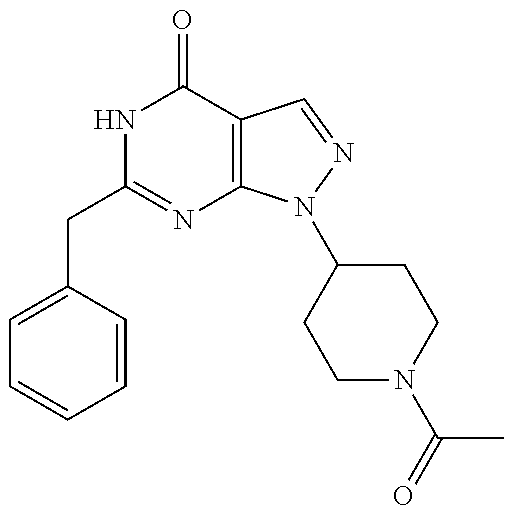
C1(CC2=NC3=C(C(=O)N2)C=NN3C2CCN(C(=O)C)CC2)=CC=CC=C1
